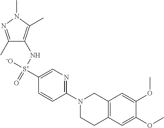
C1(C)=NN(C)C(C)=C1N[S+](=O)([-O])C1=CN=C(N2CCC3=C(C2)C=C(OC)C(OC)=C3)C=C1
